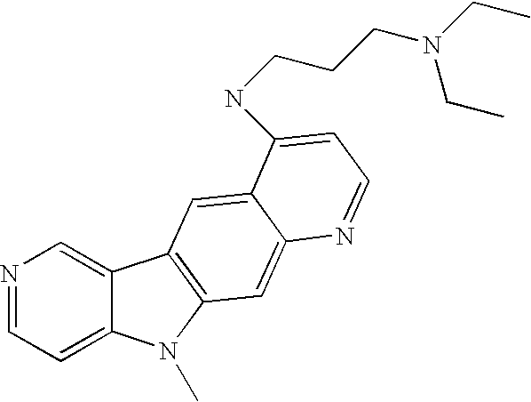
N1=CC=C2C(=C1)C1=C(N2C)C=C2C(=C1)C(NCCCN(CC)CC)=CC=N2
